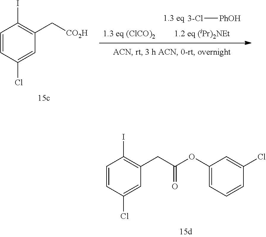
C1=CC(Cl)=CC(CC(OC2=CC=CC(Cl)=C2)=O)=C1I.[3-Cl][PhOH].C1=CC(Cl)=CC(C[CO2H])=C1I
